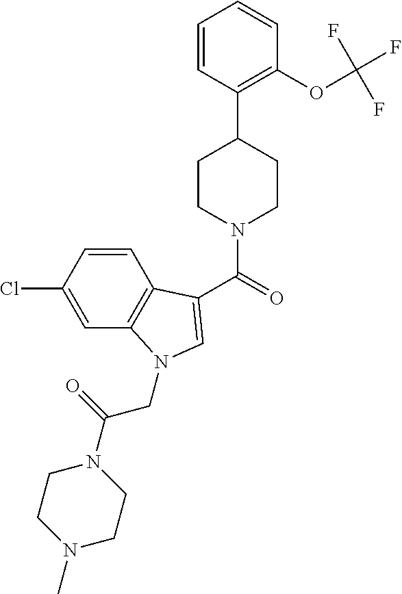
C(=O)(N1CCC(C2=C(OC(F)(F)F)C=CC=C2)CC1)C1=CN(CC(N2CCN(C)CC2)=O)C2=C1C=CC(Cl)=C2
